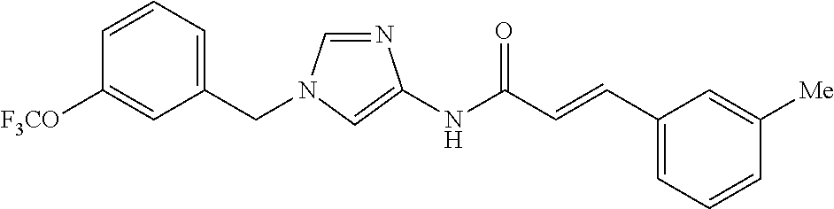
N1=CN(CC2=CC=CC([F3CO])=C2)C=C1NC(C=CC1=CC=CC([Me])=C1)=O
